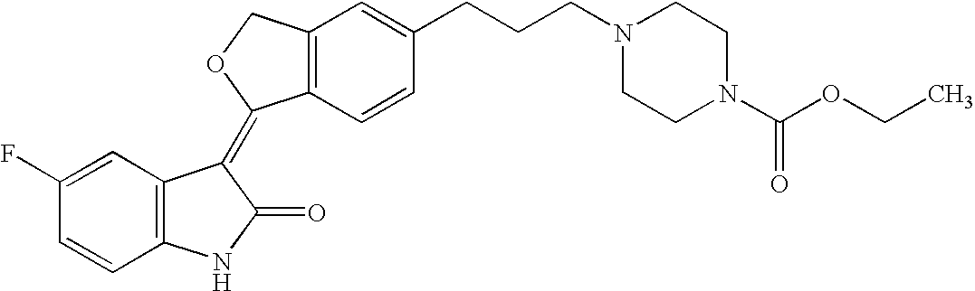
C1=C(F)C=CC2=C1C(=C1C3=C(C=C(CCCN4CCN(C(OCC)=O)CC4)C=C3)CO1)C(=O)N2
